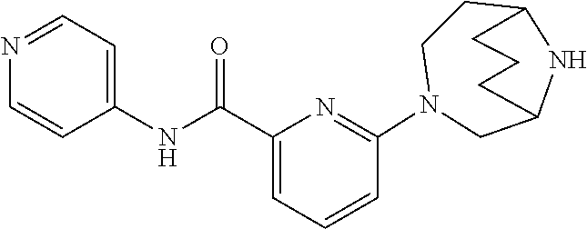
C1CN(C2=NC(C(NC3=CC=NC=C3)=O)=CC=C2)CC2NC1CCC2
